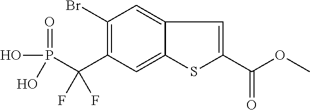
C1(Br)=C(C(P(=O)(O)O)(F)F)C=C2C(=C1)C=C(C(OC)=O)S2
